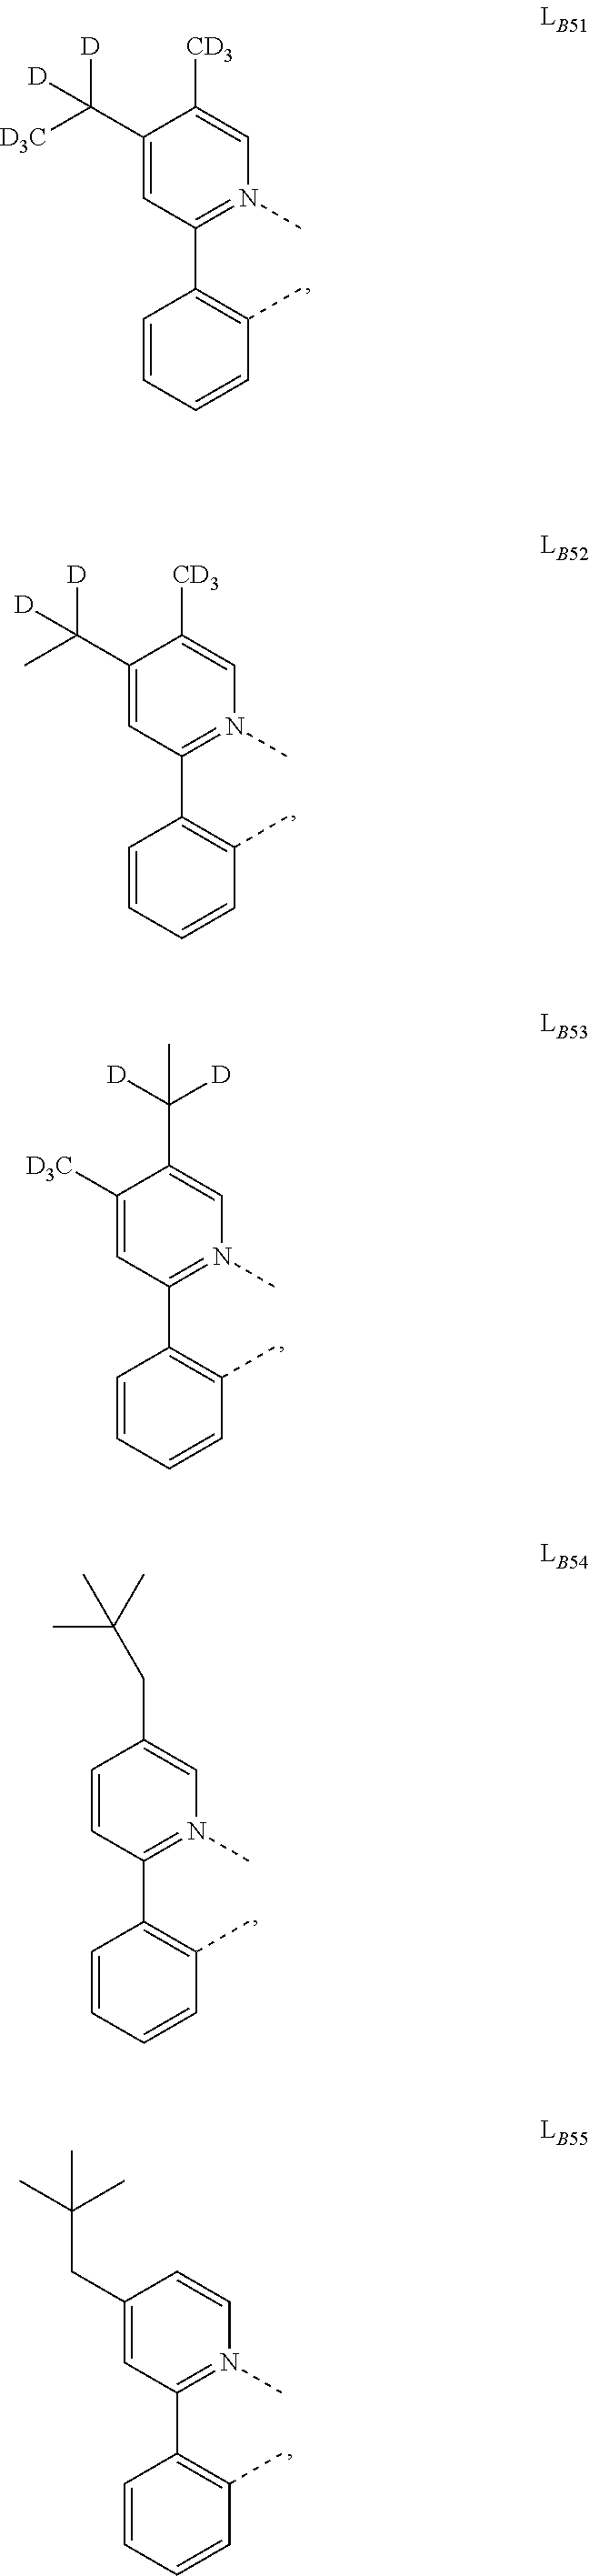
C1(C([D])([D3C])[D])=CC(C2=C(C)C=CC=C2)=N(C)C=C1[CD3].C1(C(C)([D])[D])=CC(C2=C(C)C=CC=C2)=N(C)C=C1[CD3].C1([D3C])=CC(C2=C(C)C=CC=C2)=N(C)C=C1C([D])([D])C.C1=CC(C2=C(C)C=CC=C2)=N(C)C=C1CC(C)(C)C.C1(CC(C)(C)C)=CC(C2=C(C)C=CC=C2)=N(C)C=C1
